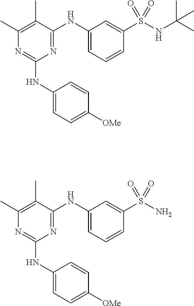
C1(NC2=CC=C([OMe])C=C2)=NC(C)=C(C)C(NC2=CC=CC(S(NC(C)(C)C)(=O)=O)=C2)=N1.C1(NC2=CC=C([OMe])C=C2)=NC(C)=C(C)C(NC2=CC=CC(S(N)(=O)=O)=C2)=N1
